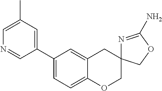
C1=C2C(=CC=C1C1=CC(C)=CN=C1)OCC1(C2)N=C(N)OC1
